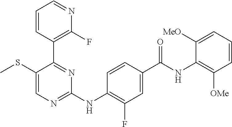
C1=CC(C2=NC(NC3=C(F)C=C(C(NC4=C([OMe])C=CC=C4[MeO])=O)C=C3)=NC=C2SC)=C(F)N=C1
